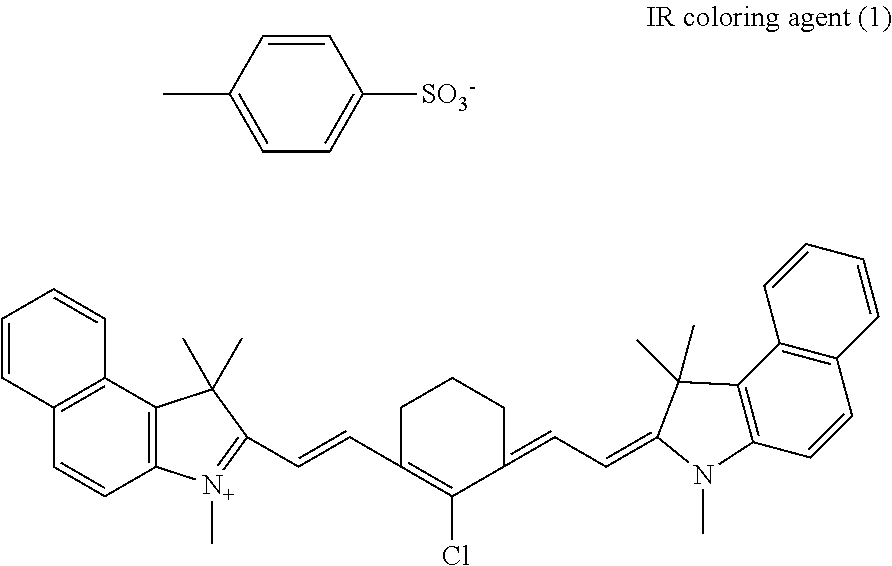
C1=CC2=C(C=C1)C1=C(C=C2)[N+](C)=C(C=CC2=C(Cl)C(=CC=C3C(C)(C)C4=C(C=CC5=C4C=CC=C5)N3C)CCC2)C1(C)C.C1=CC(C)=CC=C1[SO3-]
